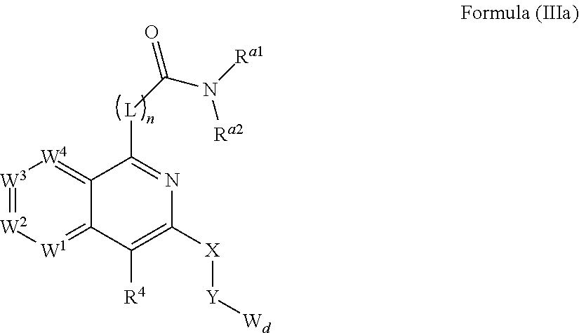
[W3]1=[W2][W1]=C2C(=[W4]1)C([L]C(=O)N([Ra1])[Ra2])=NC([X][Y][Wd])=C2[R4]
